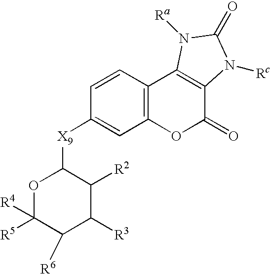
C1=CC2=C(C=C1[X9]C1OC([R5])([R4])C([R6])C([R3])C1[R2])OC(=O)C1=C2N([Ra])C(=O)N1[Rc]
